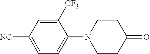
C1([CF3])=CC([NC])=CC=C1N1CCC(=O)CC1
